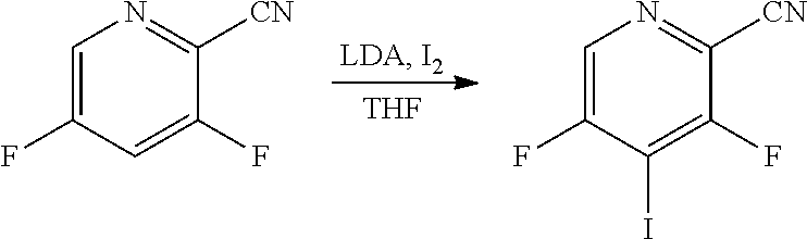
C1=C(F)C=C(F)C([CN])=N1.C1=C(F)C(I)=C(F)C([CN])=N1.[THF]
